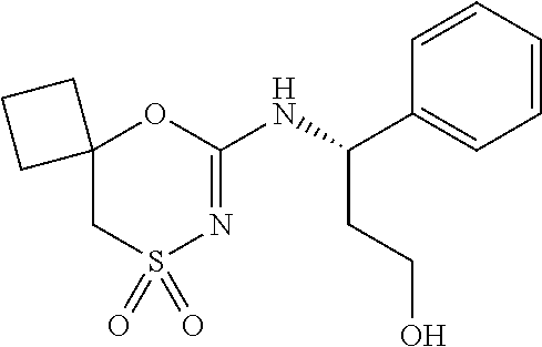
C1=CC=CC=C1C(NC1=NS(=O)(=O)CC2(O1)CCC2)CCO
